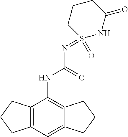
C12=C(C=C3C(=C1NC(N=S1(=O)NC(=O)CCC1)=O)CCC3)CCC2
